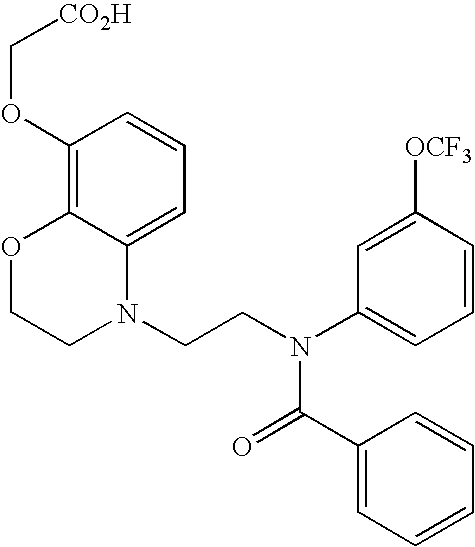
C1=C2C(=C(OC[CO2H])C=C1)OCCN2CCN(C1=CC=CC([OCF3])=C1)C(=O)C1=CC=CC=C1
